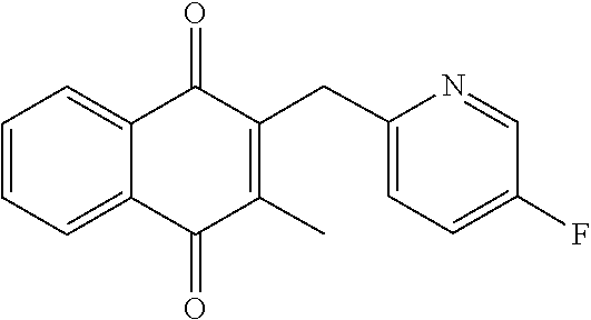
C1=CC=C2C(=O)C(CC3=CC=C(F)C=N3)=C(C)C(=O)C2=C1
